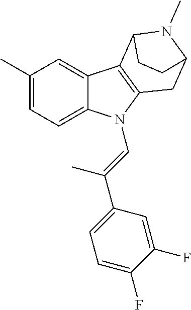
C1(C)=CC=C2C(=C1)C1=C(N2C=C(C2=CC=C(F)C(F)=C2)C)CC2N(C)C1CC2
